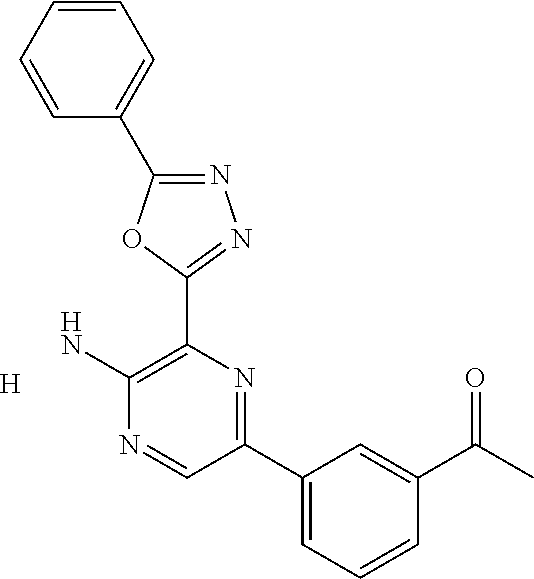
[H].NC1=C(C2=NN=C(C3=CC=CC=C3)O2)N=C(C2=CC=CC(C(C)=O)=C2)C=N1
